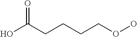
OC(CCCCOO)=O
